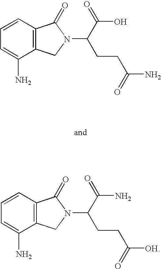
C12=C(C=CC=C1N)C(=O)N(C(C(O)=O)CCC(=O)N)C2.C12=C(C=CC=C1N)C(=O)N(C(C(N)=O)CCC(=O)[OH])C2
